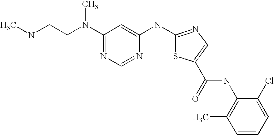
CNCCN(C1=NC=NC(NC2=NC=C(C(NC3=C(C)C=CC=C3Cl)=O)S2)=C1)C
